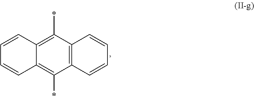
C12=C(C(*)=C3C(=C1*)C=CC=C3)C=CC=C2
